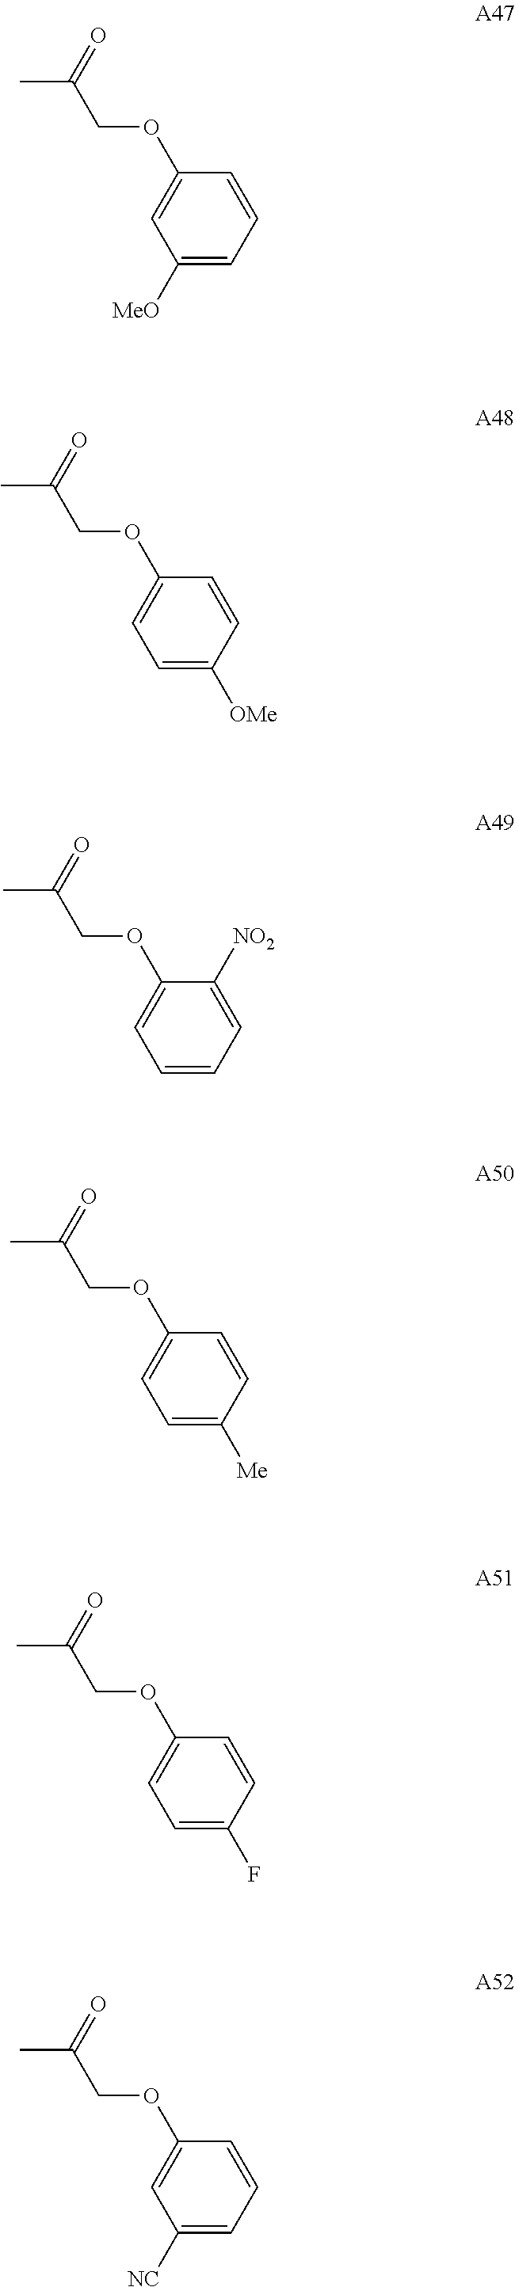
CC(COC1=CC([MeO])=CC=C1)=O.CC(COC1=CC=C([OMe])C=C1)=O.CC(COC1=CC=CC=C1[NO2])=O.CC(COC1=CC=C([Me])C=C1)=O.CC(COC1=CC=C(F)C=C1)=O.CC(COC1=CC([NC])=CC=C1)=O
